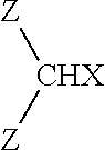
[Z][CHX][Z]
